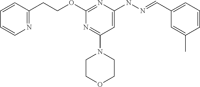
C1=CC(CCOC2=NC(NN=CC3=CC=CC(C)=C3)=CC(N3CCOCC3)=N2)=NC=C1
